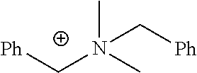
[Ph]CN(C)(C)C[Ph]
